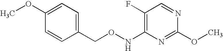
N1=CC(F)=C(NOCC2=CC=C(OC)C=C2)N=C1OC
